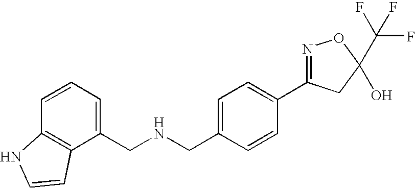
C1(CNCC2=CC=CC3=C2C=CN3)=CC=C(C2=NOC(C(F)(F)F)(O)C2)C=C1
